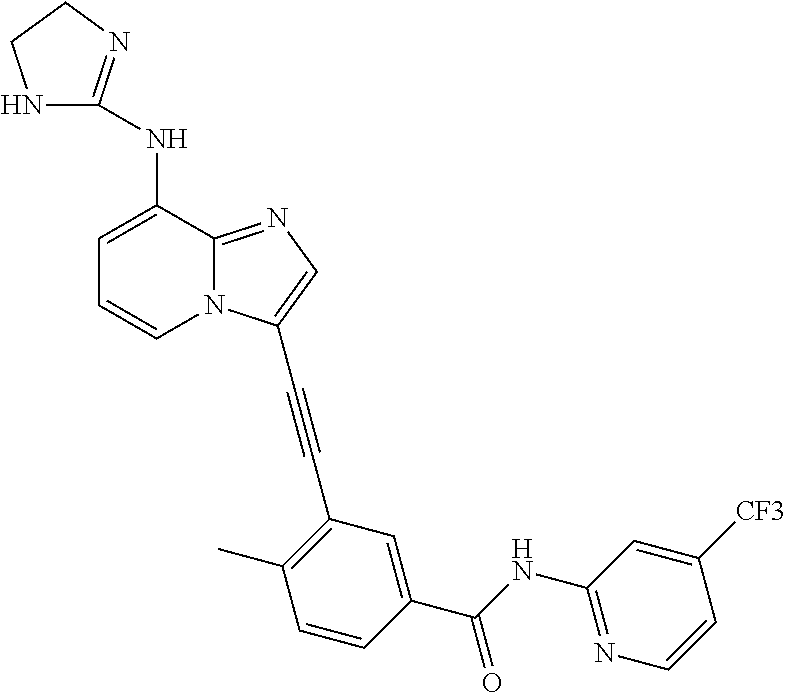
C1=C(NC2=NCCN2)C2=NC=C(C#CC3=C(C)C=CC(C(NC4=NC=CC([CF3])=C4)=O)=C3)N2C=C1
